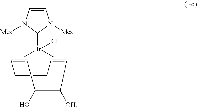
C1=CC(O)C([OH])C=CCC1.C1([Ir](Cl)(C)C)N([Mes])C=CN1[Mes]
